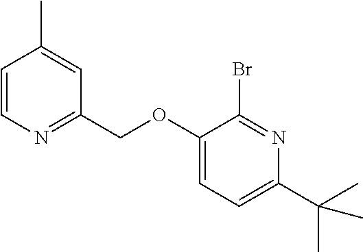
C1(OCC2=NC=CC(C)=C2)=CC=C(C(C)(C)C)N=C1Br
